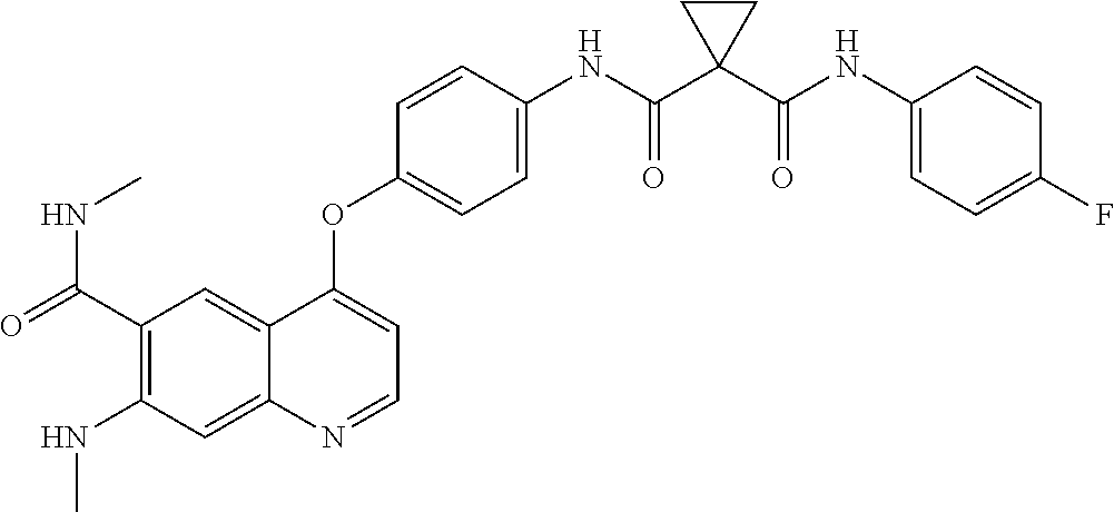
C12=CC(C(=O)NC)=C(NC)C=C1N=CC=C2OC1=CC=C(NC(C2(C(NC3=CC=C(F)C=C3)=O)CC2)=O)C=C1
